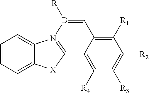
C1=CC=C2C(=C1)N1=C([X]2)C2=C([R4])C([R3])=C([R2])C([R1])=C2C=B1[R]
